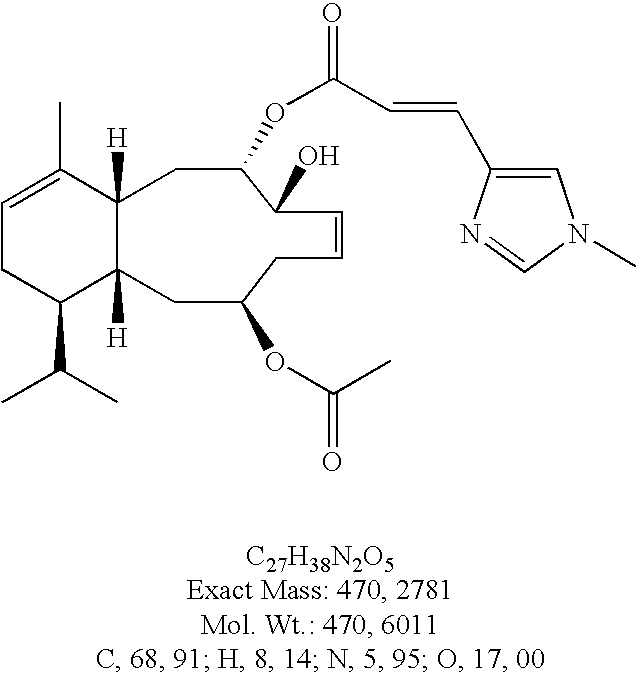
C1=C(C)C2([H])C([H])(C(C(C)C)C1)CC(OC(=O)C)CC=CC(O)C(OC(=O)C=CC1=CN(C)C=N1)C2
